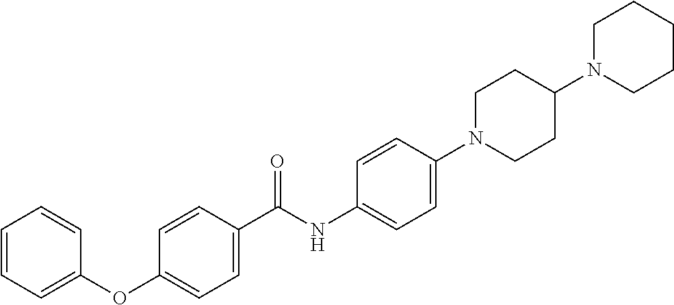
C1=CC=C(OC2=CC=C(C(NC3=CC=C(N4CCC(N5CCCCC5)CC4)C=C3)=O)C=C2)C=C1
